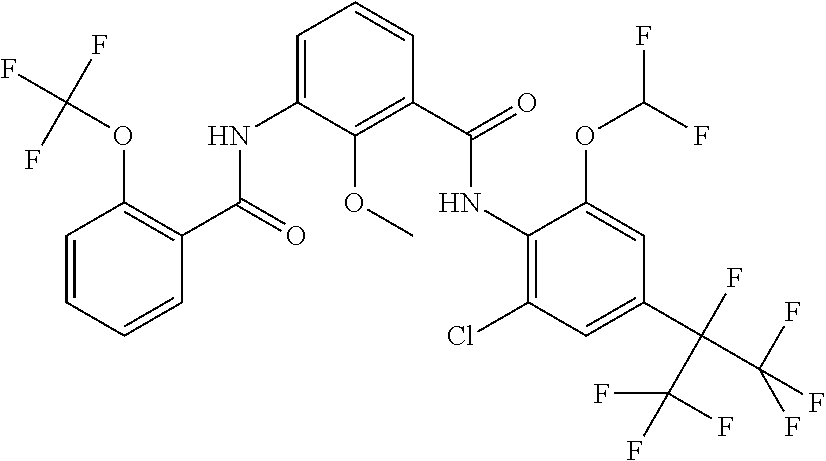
C1=CC=CC(C(=O)NC2=CC=CC(C(=O)NC3=C(Cl)C=C(C(C(F)(F)F)(C(F)(F)F)F)C=C3OC(F)F)=C2OC)=C1OC(F)(F)F
